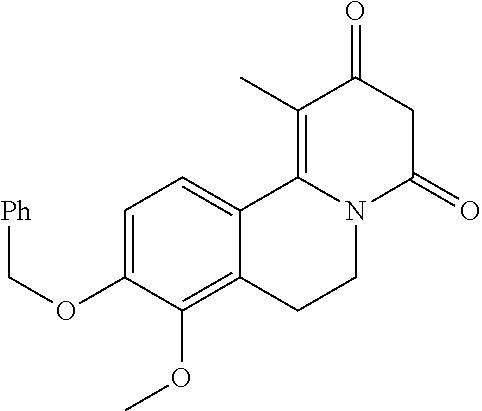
C1=C(OC[Ph])C(OC)=C2C(=C1)C1=C(C)C(=O)CC(=O)N1CC2
